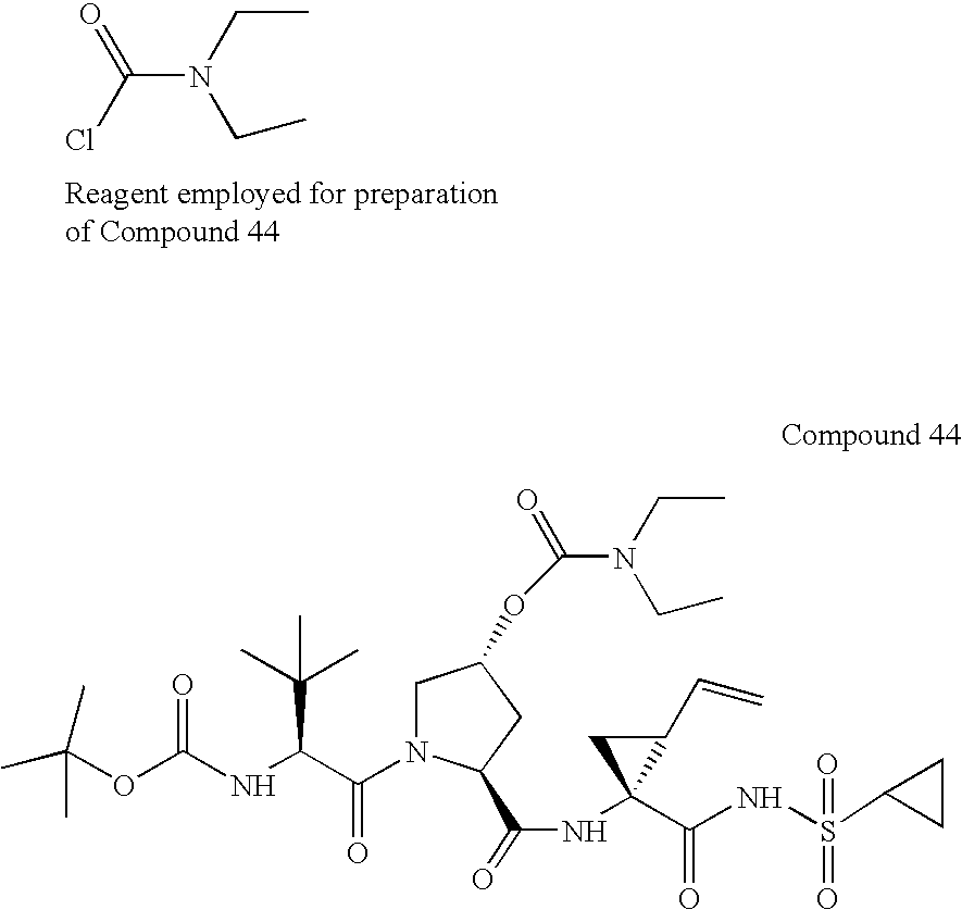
C(N(CC)CC)(Cl)=O.CC(OC(NC(C(N1CC(OC(=O)N(CC)CC)CC1C(=O)NC1(C(=O)NS(=O)(C2CC2)=O)C(C=C)C1)=O)C(C)(C)C)=O)(C)C
